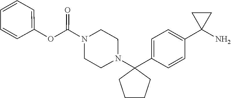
C1(C2=CC=C(C3(N)CC3)C=C2)(N2CCN(C(OC3=CC=CC=C3)=O)CC2)CCCC1
